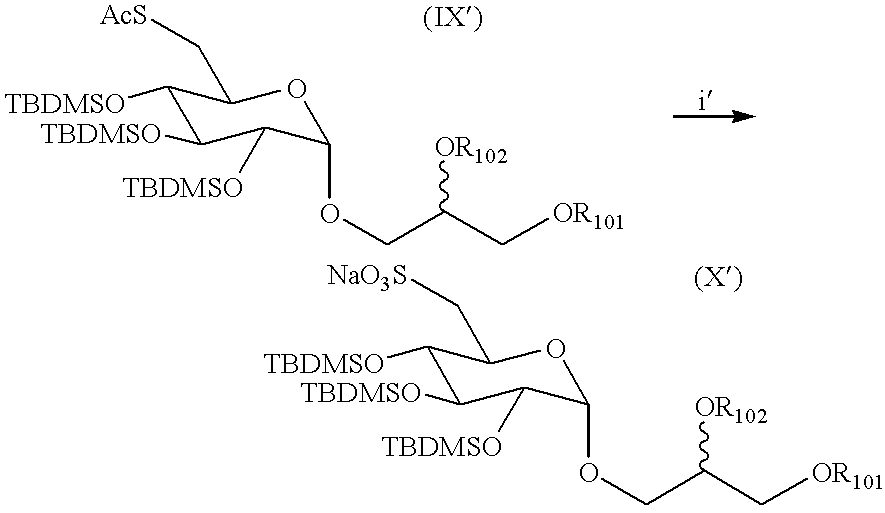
C1([TBDMSO])C([TBDMSO])C([TBDMSO])C(OCC(C[OR101])[OR102])OC1C[AcS].C1([TBDMSO])C([TBDMSO])C([TBDMSO])C(OCC(C[OR101])[OR102])OC1C[NaO3S]
